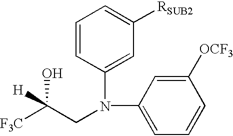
C1=CC(N(CC([F3C])(O)[H])C2=CC=CC([OCF3])=C2)=CC([RSUB2])=C1
